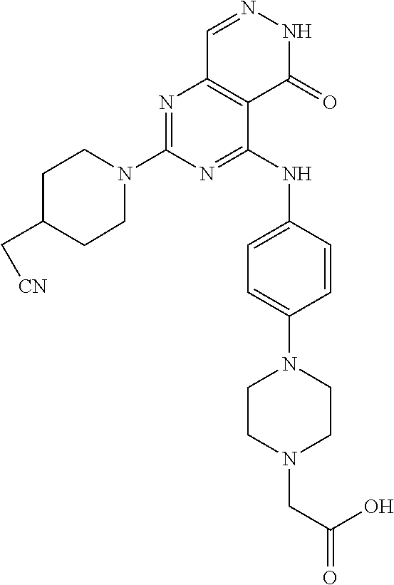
N1=C(NC2=CC=C(N3CCN(CC(O)=O)CC3)C=C2)C2=C(N=C1N1CCC(C[CN])CC1)C=NNC2=O
